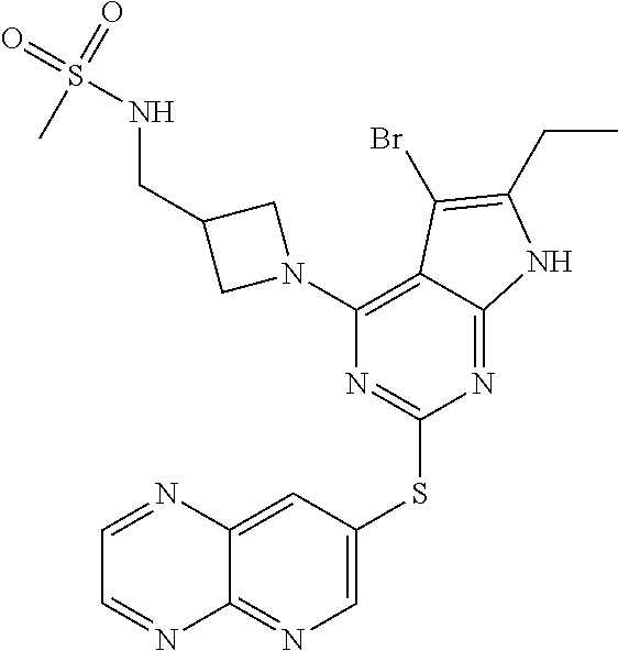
N(CC1CN(C2=C3C(=NC(SC4=CN=C5C(=C4)N=CC=N5)=N2)NC(CC)=C3Br)C1)S(=O)(=O)C
